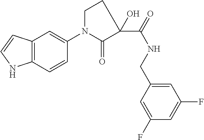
C(NCC1=CC(F)=CC(F)=C1)(=O)C1(O)C(=O)N(C2=CC3=C(C=C2)NC=C3)CC1
